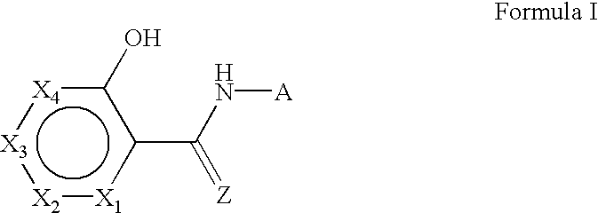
[X3]1:[X2]:[X1]c(C(N[A])=[Z])c(O)[X4]:1
